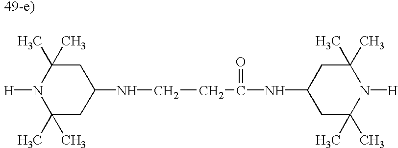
C(CC(NC1CC(C)(C)N([H])C(C)(C)C1)=O)NC1CC(C)(C)N([ H])C(C)(C)C1
